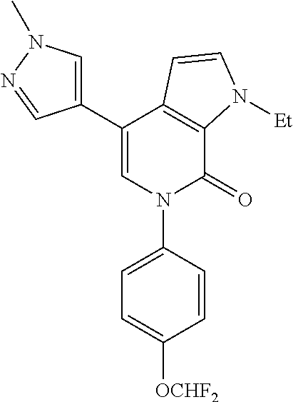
C1(C2=CN(C)N=C2)=CN(C2=CC=C([OCHF2])C=C2)C(=O)C2=C1C=CN2[Et]
